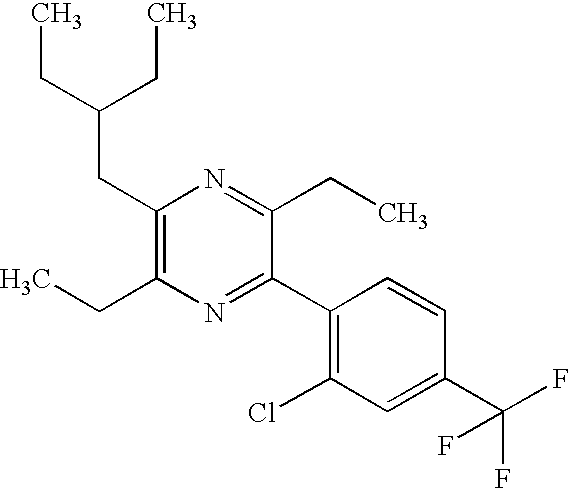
C1(CC(CC)CC)=C(CC)N=C(C2=C(Cl)C=C(C(F)(F)F)C=C2)C(CC)=N1
